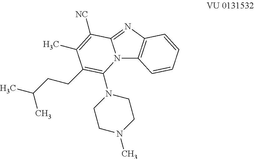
N12C3=C(N=C1C([NC])=C(C)C(CCC(C)C)=C2N1CCN(C)CC1)C=CC=C3
